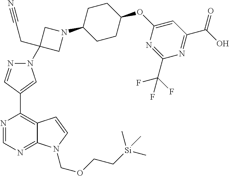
N1(C2(CC#N)CN(C3CCC(OC4=CC(C(O)=O)=NC(C(F)(F)F)=N4)CC3)C2)N=CC(C2=C3C(=NC=N2)N(COCC[Si](C)(C)C)C=C3)=C1
